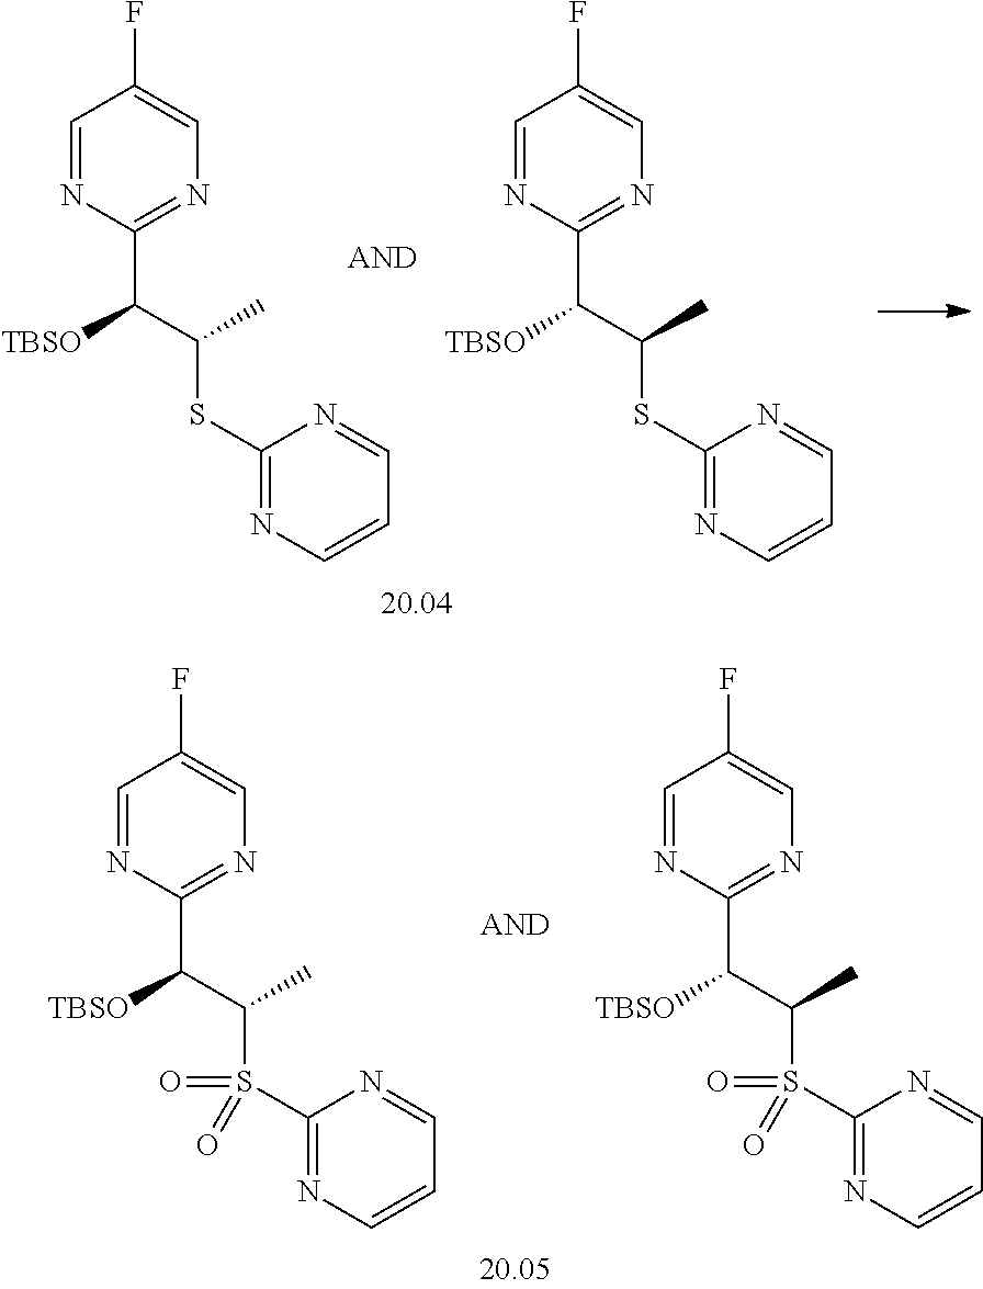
C1=NC(C(C(C)S(C2=NC=CC=N2)(=O)=O)[TBSO])=NC=C1F.C1=NC(C(C(C)S(C2=NC=CC=N2)(=O)=O)[TBSO])=NC=C1F.C1=NC(C(C(C)SC2=NC=CC=N2)[TBSO])=NC=C1F.C1=NC(C(C(C)SC2=NC=CC=N2)[TBSO])=NC=C1F
